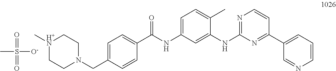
[H+N]1(C)CCN(CC2=CC=C(C(NC3=CC=C(C)C(NC4=NC=CC(C5=CC=CN=C5)=N4)=C3)=O)C=C2)CC1.[O-]S(C)(=O)=O
